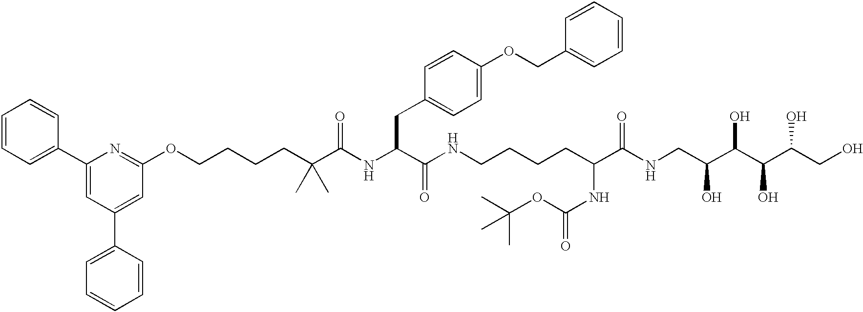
C1=CC=C(C2=CC(C3=CC=CC=C3)=CC(OCCCCC(C(NC(C(NCCCCC(C(NCC(C(C(C(CO)O)O)O)O)=O)NC(OC(C)(C)C)=O)=O)CC3=CC=C(OCC4=CC=CC=C4)C=C3)=O)(C)C)=N2)C=C1
